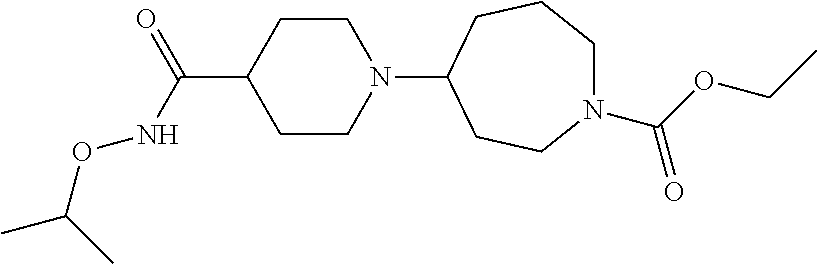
C1CN(C2CCN(C(OCC)=O)CCC2)CCC1C(=O)NOC(C)C
